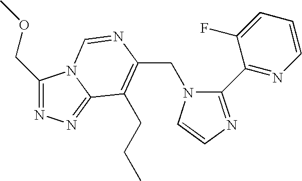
C(N1C(C2=NC=CC=C2F)=NC=C1)C1=C(CCC)C2=NN=C(COC)N2C=N1
